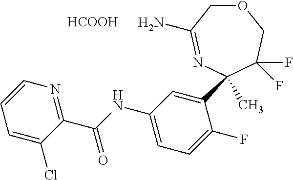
O1CC(N)=NC(C2=CC(NC(C3=NC=CC=C3Cl)=O)=CC=C2F)(C)C(F)(F)C1.[HCOOH]
